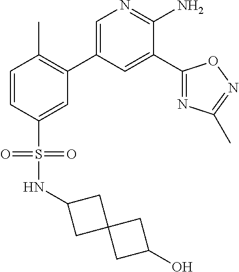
C1=C(C2=C(C)C=CC(S(NC3CC4(C3)CC(O)C4)(=O)=O)=C2)C=C(C2=NC(C)=NO2)C(N)=N1
